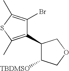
C1(C2=C(C)SC(C)=C2Br)C([TBDMSO])COC1
